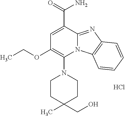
Cl.C1=C(C(=O)N)C2=NC3=C(N2C(N2CCC(C)(CO)CC2)=C1OCC)C=CC=C3
